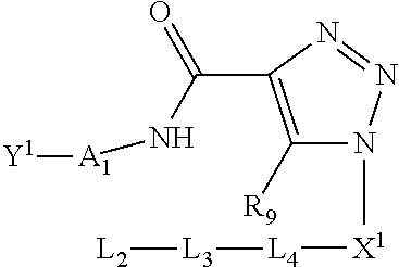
C1([R9])=C(C(=O)N[A1][Y1])N=NN1[X1][L4][L3][L2]
